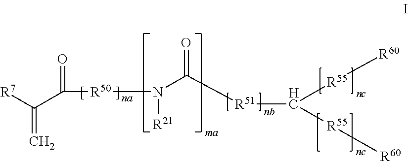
C(=C)([R7])C([R50]N(C([R51]C([R55][R60])[R55][R60])=O)[R21])=O
